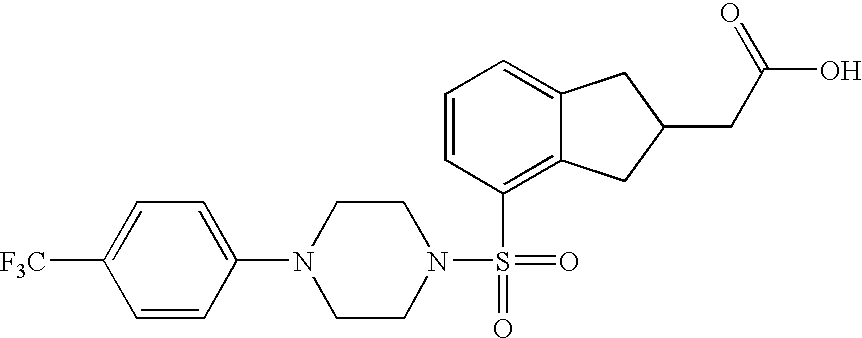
C1=CC=C2C(=C1S(N1CCN(C3=CC=C([F3C])C=C3)CC1)(=O)=O)CC(CC(=O)O)C2
